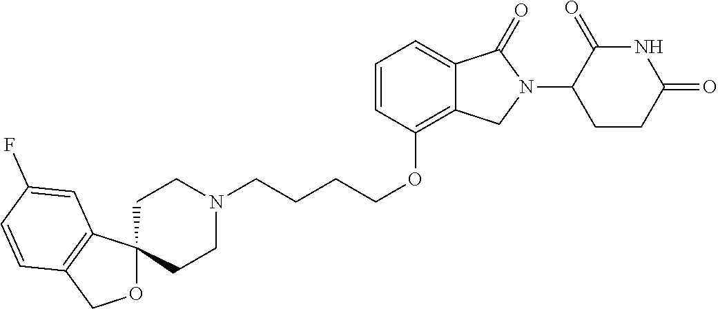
C(COC1=C2C(=CC=C1)C(=O)N(C1C(=O)NC(=O)CC1)C2)CCN1CCC2(CC1)OCC1=C2C=C(F)C=C1
